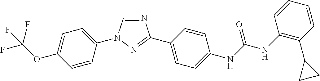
C1=C(OC(F)(F)F)C=CC(N2C=NC(C3=CC=C(NC(NC4=C(C5CC5)C=CC=C4)=O)C=C3)=N2)=C1
